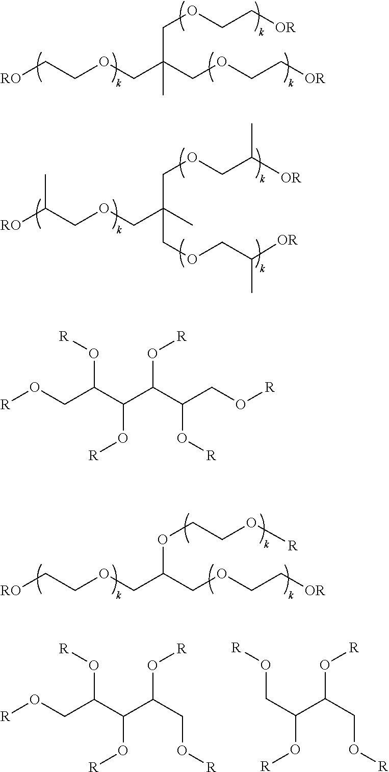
[RO]CCOCC(COCC[OR])(COCC[OR])C.[RO]C(COCC(C)(COCC([OR])C)COCC([OR])C)C.[RO]CCOCC(COCC[OR])OCCO[R].[R]OCC(C(O[R])C(CO[R])O[R])O[R].C(C(O[R])C(CO[R])O[R])O[R].[R]OCC(C(O[R])C(C(CO[R])O[R])O[R])O[R]
